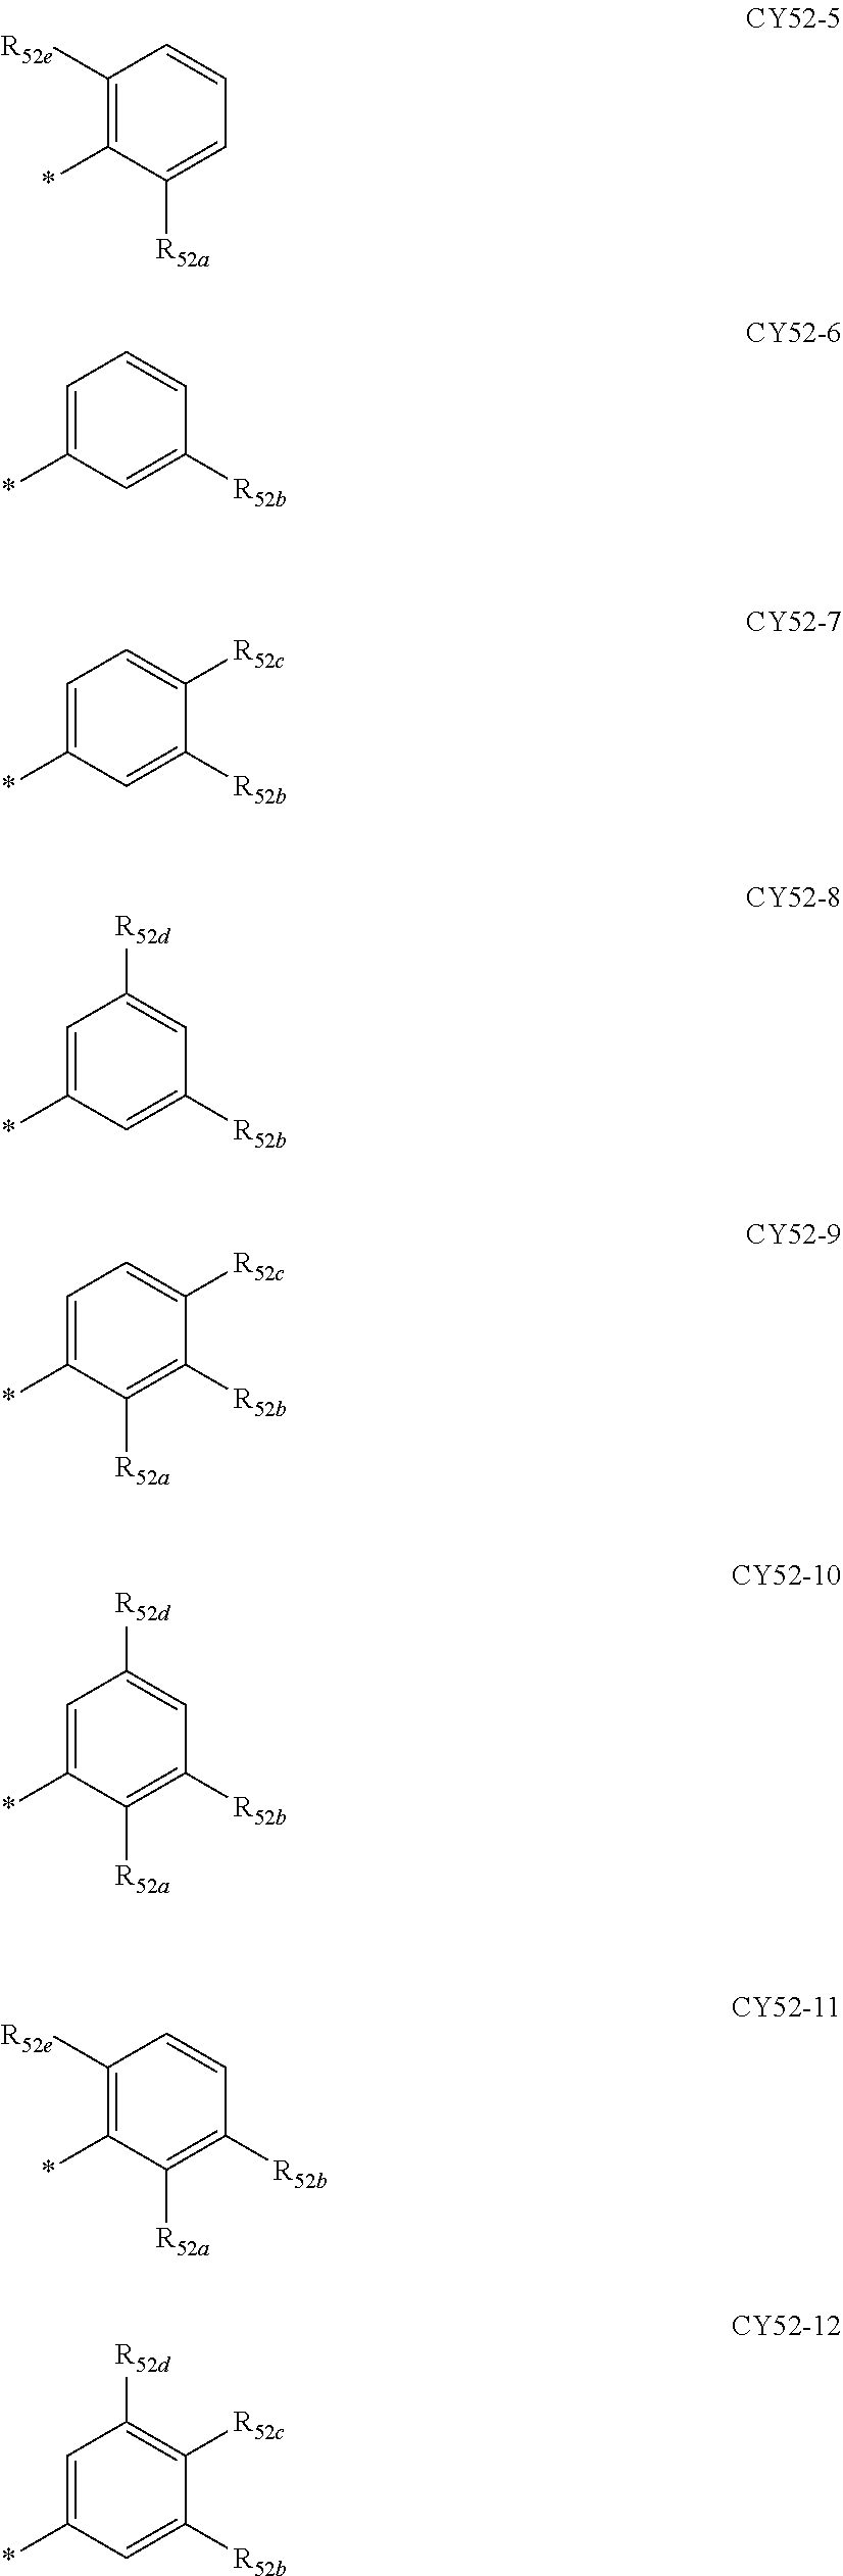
C1([R52e])=C(*)C([R52a])=CC=C1.C1=C(*)C=C([R52b])C=C1.C1=C(*)C=C([R52b])C([R52c])=C1.C1=C(*)C=C([R52b])C=C1[R52d].C1=C(*)C([R52a])=C([R52b])C([R52c])=C1.C1=C(*)C([R52a])=C([R52b])C=C1[R52d].C1([R52e])=C(*)C([R52a])=C([R52b])C=C1.C1=C(*)C=C([R52b])C([R52c])=C1[R52d]
